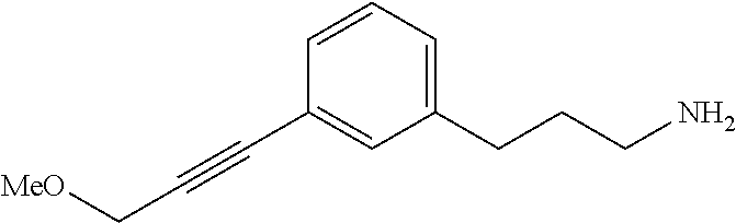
C1=CC(C#CC[MeO])=CC(CCCN)=C1
